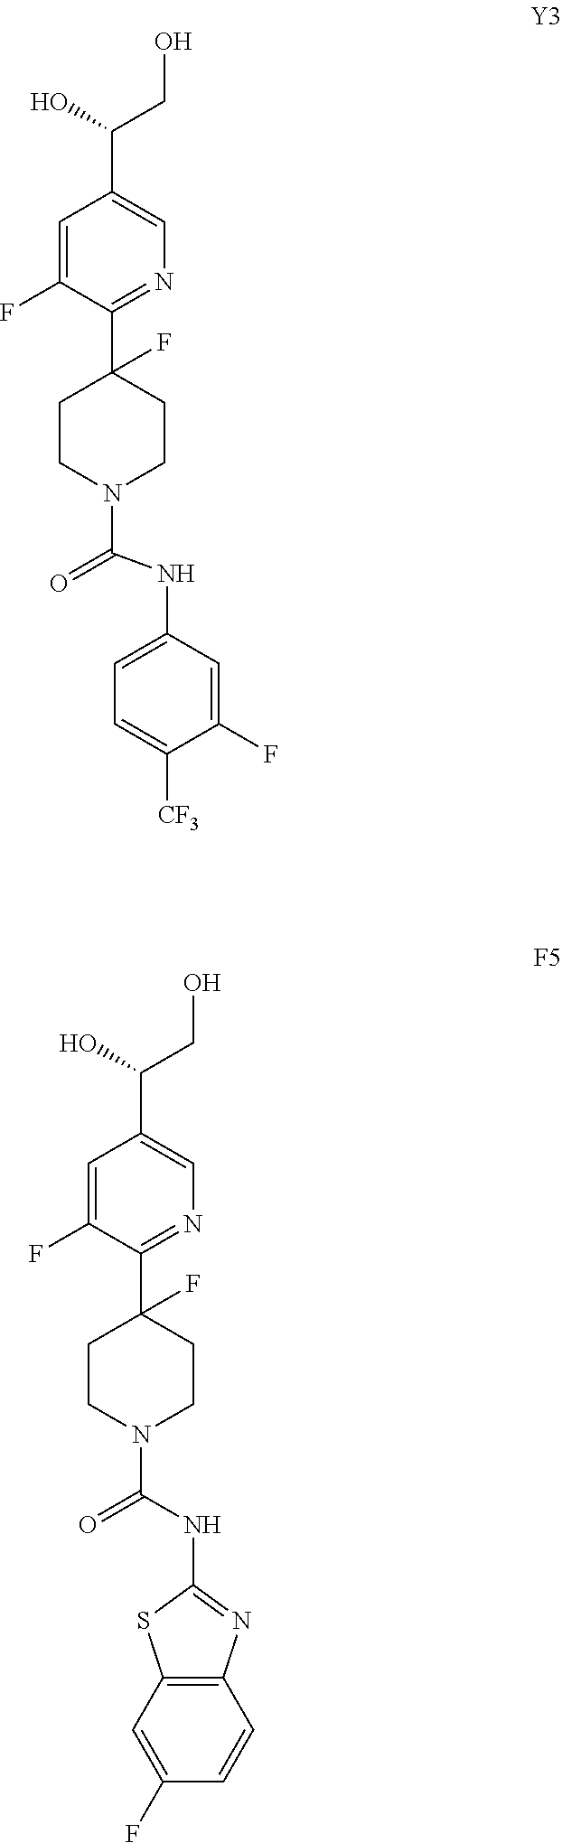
C1=C(F)C(C2(F)CCN(C(=O)NC3=CC=C([CF3])C(F)=C3)CC2)=NC=C1C(CO)O.C1=C(F)C(C2(F)CCN(C(=O)NC3=NC4=C(C=C(F)C=C4)S3)CC2)=NC=C1C(CO)O
